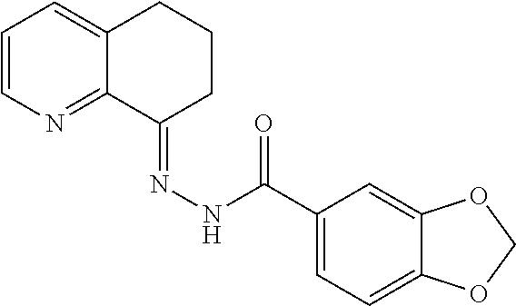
C1=CN=C2C(=C1)CCCC2=NNC(C1=CC=C2C(=C1)OCO2)=O
